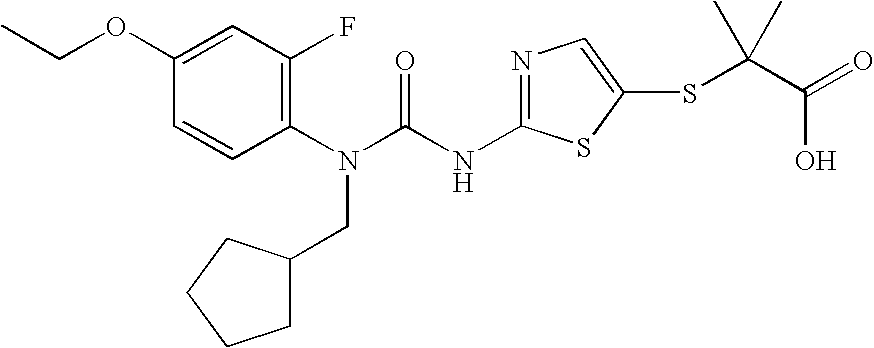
C1(OCC)=CC(F)=C(N(C(NC2=NC=C(SC(C(=O)O)(C)C)S2)=O)CC2CCCC2)C=C1
